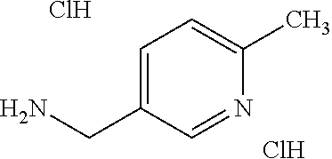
C1=C(CN)C=NC(C)=C1.Cl.Cl
